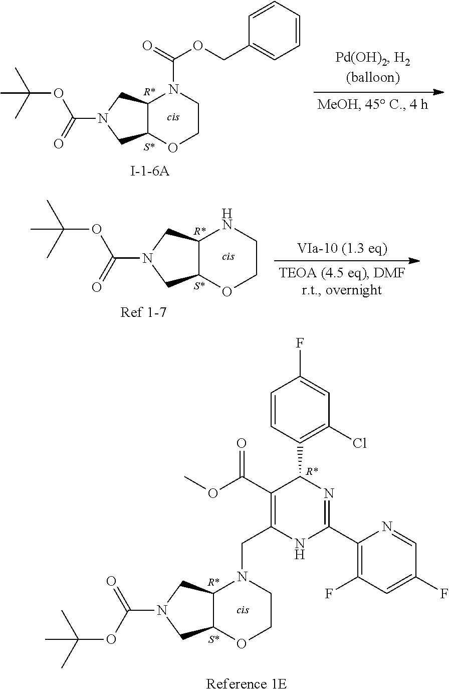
C12CN(C(OC(C)(C)C)=O)CC1OCCN2C(OCC1=CC=CC=C1)=O.C12CN(C(OC(C)(C)C)=O)CC1OCCN2.[Ref 1-7].C12CN(C(OC(C)(C)C)=O)CC1OCCN2CC1=C(C(OC)=O)C(C2=C(Cl)C=C(F)C=C2)N=C(C2=C(F)C=C(F)C=N2)N1.[Reference 1E]
